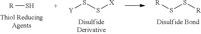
[R]S.S(S[R])[R].[Y]SS[X]
